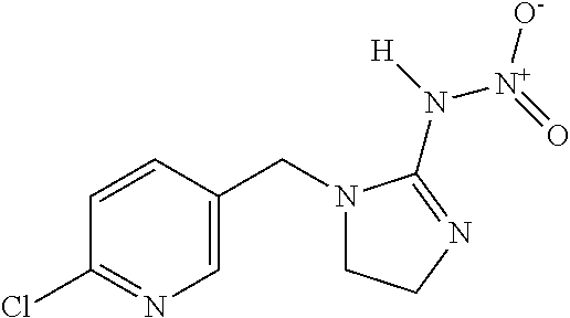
C1=C(CN2CCN=C2N([H])[N+](=O)[O-])C=CC(Cl)=N1
